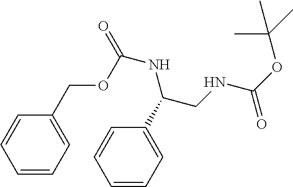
C1=CC=C(COC(=O)NC(CNC(OC(C)(C)C)=O)C2=CC=CC=C2)C=C1
